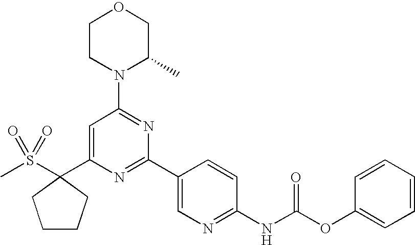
C1=C(C2(S(C)(=O)=O)CCCC2)N=C(C2=CN=C(NC(OC3=CC=CC=C3)=O)C=C2)N=C1N1C(C)COCC1
